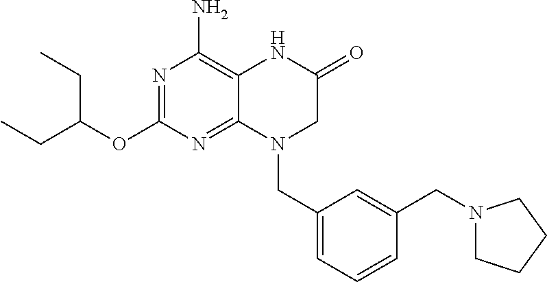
N1=C(OC(CC)CC)N=C2C(=C1N)NC(=O)CN2CC1=CC=CC(CN2CCCC2)=C1
